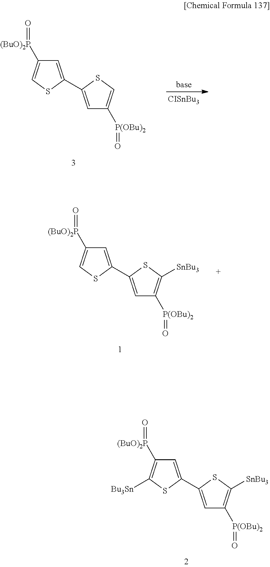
C1=C(C2=CC([P(OBu)2]=O)=CS2)SC=C1[(BuO)2P]=O.[Bu3Sn]C1=C([(BuO)2P]=O)C=C(C2=CC([P(OBu)2]=O)=C([SnBu3])S2)S1.C1=C(C2=CC([P(OBu)2]=O)=C([SnBu3])S2)SC=C1[(BuO)2P]=O
